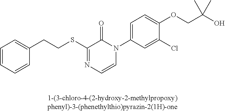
C(SC1=NC=CN(C2=CC=C(OCC(O)(C)C)C(Cl)=C2)C1=O)CC1=CC=CC=C1
